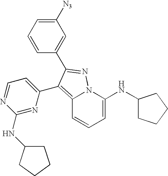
C1=C(NC2CCCC2)N2C(=C(C3=CC=NC(NC4CCCC4)=N3)C(C3=CC([N3])=CC=C3)=N2)C=C1
